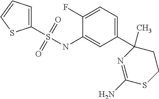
C1(S(NC2=CC(C3(C)CCSC(N)=N3)=CC=C2F)(=O)=O)=CC=CS1
